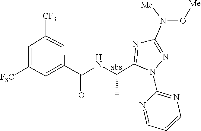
N1=CC=CN=C1N1N=C(N([Me])O[Me])N=C1C(NC(C1=CC([F3C])=CC([CF3])=C1)=O)C
